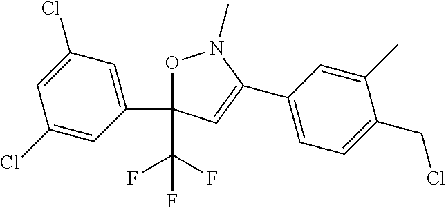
C1(Cl)=CC(C2(C(F)(F)F)ON(C)C(C3=CC=C(CCl)C(C)=C3)=C2)=CC(Cl)=C1
